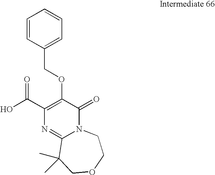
N12C(=O)C(OCC3=CC=CC=C3)=C(C(O)=O)N=C1C(C)(C)COCC2
